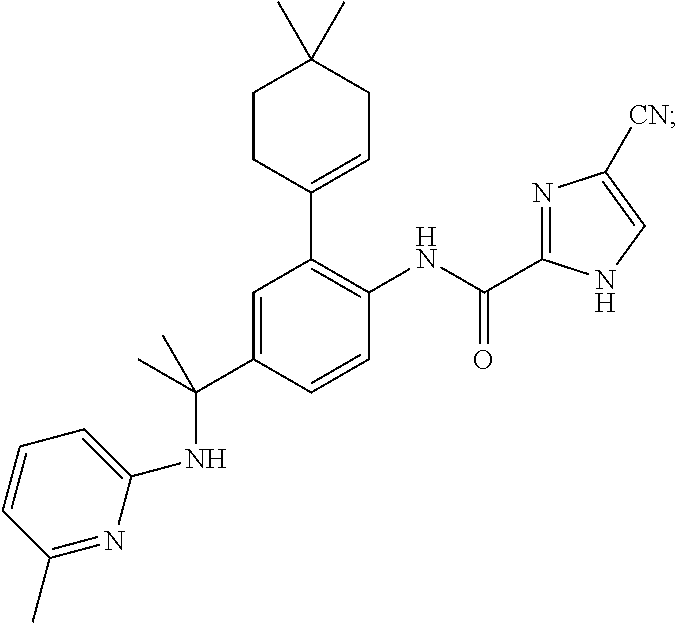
C1=C(C(C)(NC2=CC=CC(C)=N2)C)C=CC(NC(=O)C2=NC([CN])=CN2)=C1C1=CCC(C)(C)CC1
